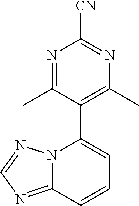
N1=C(C)C(C2=CC=CC3=NC=NN23)=C(C)N=C1[CN]
